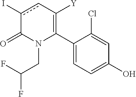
C1(C2=C([Y])cc(I)C(=O)N2CC(F)F)=CC=C(O)C=C1Cl
